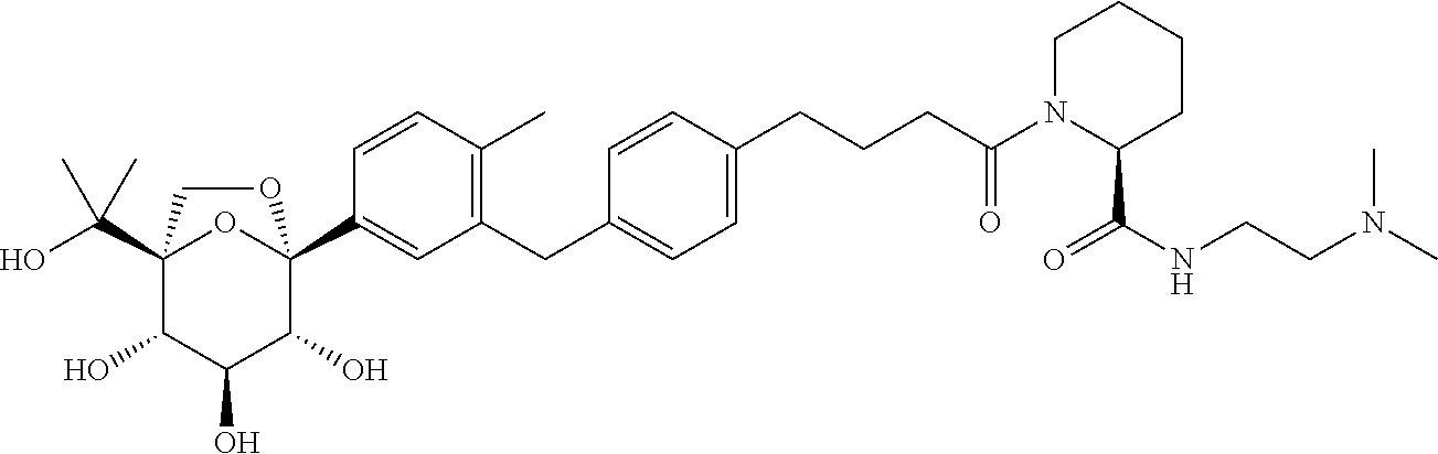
C12(C(O)(C)C)C(O)C(O)C(O)C(C3=CC(CC4=CC=C(CCCC(N5C(C(NCCN(C)C)=O)CCCC5)=O)C=C4)=C(C)C=C3)(O1)OC2
